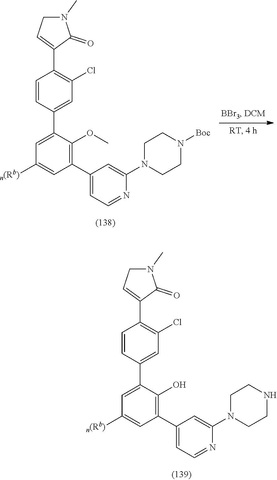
C1=CC(C2=CC([n(Rb)])=CC(C3=CC=NC(N4CCN([Boc])CC4)=C3)=C2OC)=CC(Cl)=C1C1=CCN(C)C1=O.C1=CC(C2=CC([n(Rb)])=CC(C3=CC=NC(N4CCNCC4)=C3)=C2O)=CC(Cl)=C1C1=CCN(C)C1=O
